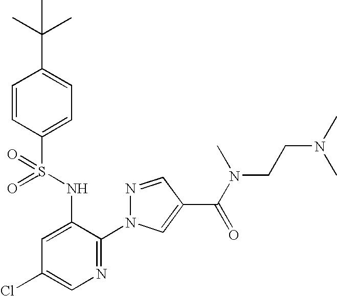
C1=CC(S(=O)(NC2=CC(Cl)=CN=C2N2N=CC(C(N(C)CCN(C)C)=O)=C2)=O)=CC=C1C(C)(C)C
